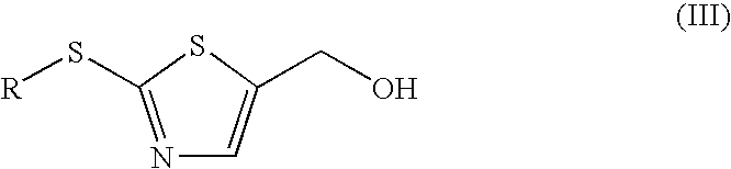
N1=C(S[R])SC(CO)=C1
